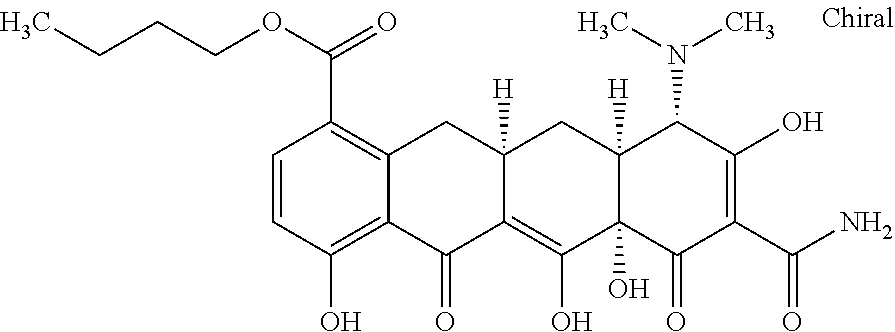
C12([H])C(O)(C(=O)C(C(N)=O)=C(O)C1N(C)C)C(O)=C1C([H])(C2)CC2=C(C(OCCCC)=O)C=CC(O)=C2C1=O
